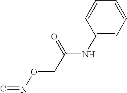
C1(NC(CON=C)=O)=CC=CC=C1
